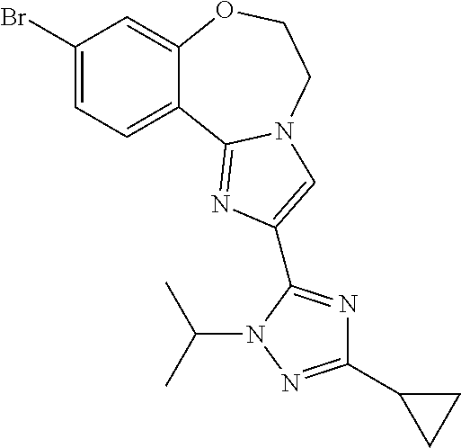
C1(Br)=CC=C2C(=C1)OCCN1C2=NC(C2=NC(C3CC3)=NN2C(C)C)=C1
